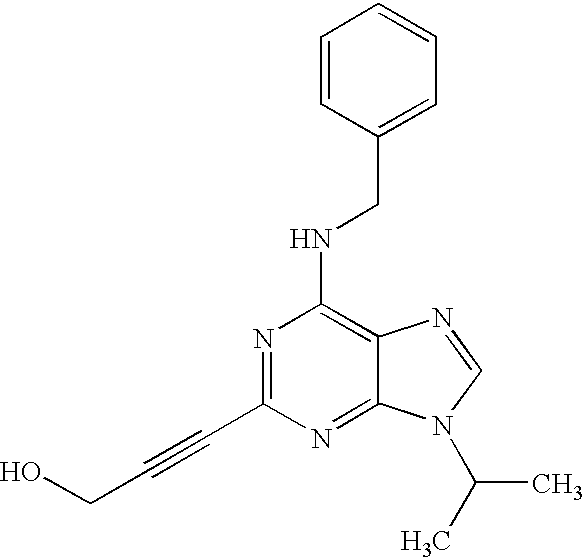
N1=C(C#CCO)N=C2C(=C1NCC1=CC=CC=C1)N=CN2C(C)C
